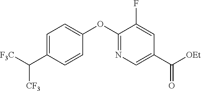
C1=C(C([F3C])[CF3])C=CC(OC2=NC=C(C([OEt])=O)C=C2F)=C1
